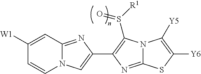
N12C(=NC(C3=C(S([R1])=O)N4C(=N3)SC([Y6])=C4[Y5])=C1)C=C([W1])C=C2
